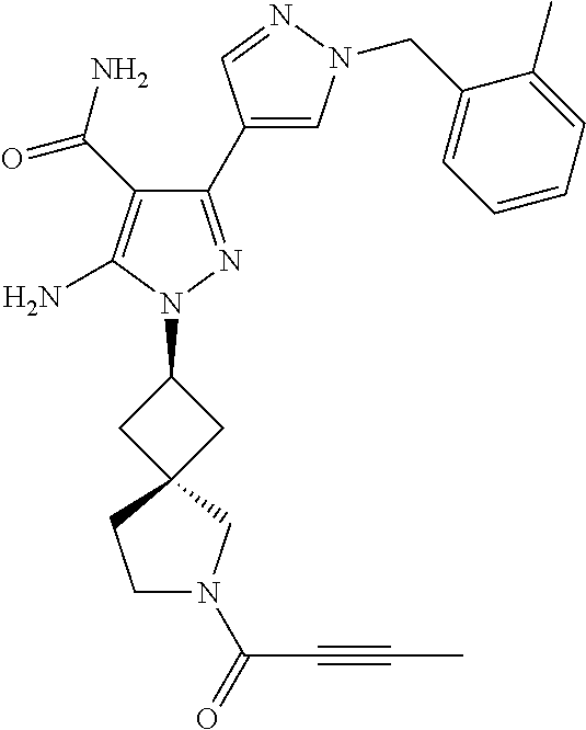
C1(C(=O)N)=C(N)N(C2CC3(C2)CCN(C(=O)C#CC)C3)N=C1C1=CN(CC2=CC=CC=C2C)N=C1
